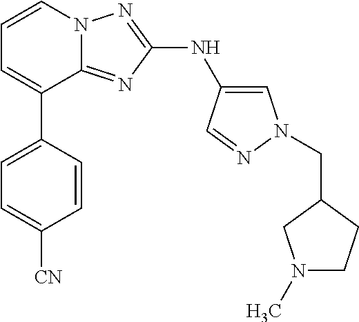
C1=C(C2=CC=CN3C2=NC(NC2=CN(CC4CN(C)CC4)N=C2)=N3)C=CC([CN])=C1
